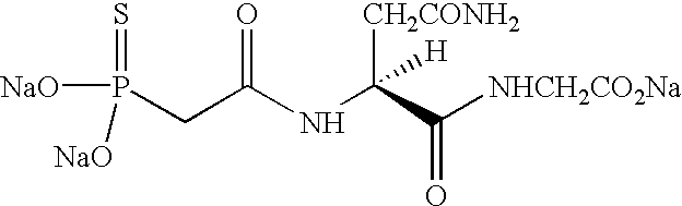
N(C(CP(=S)([NaO])[NaO])=O)C(C([NHCH2CO2Na])=O)([CH2CONH2])[H]
